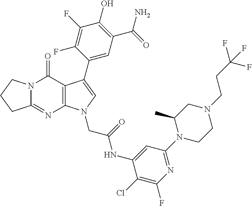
C12=NC3=C(C(=O)N1CCC2)C(C1=CC(C(N)=O)=C(O)C(F)=C1F)=CN3CC(NC1=CC(N2CCN(CCC(F)(F)F)CC2C)=NC(F)=C1Cl)=O
